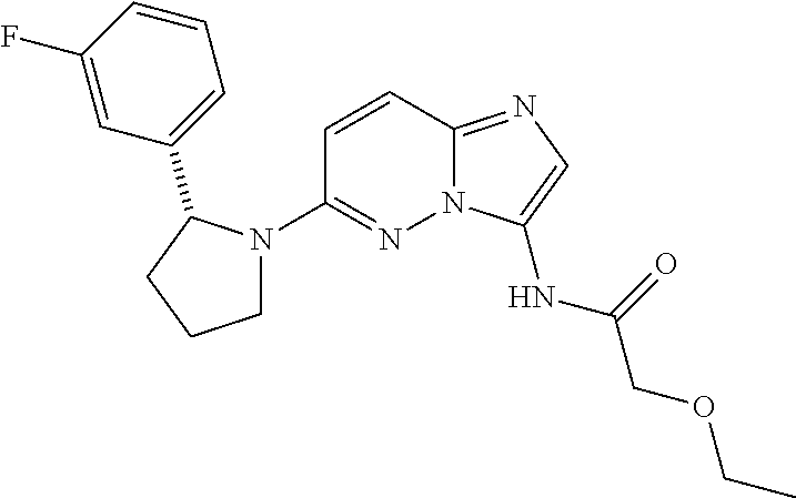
N12C(=NC=C1NC(COCC)=O)C=CC(N1CCCC1C1=CC=CC(F)=C1)=N2
